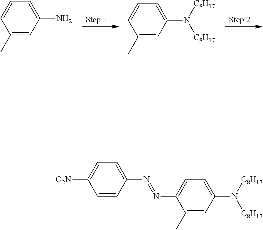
C1=CC(C)=CC(N)=C1.C1=CC(C)=CC(N([C8H17])[C8H17])=C1.C1=C(N=NC2=CC=C([O2N])C=C2)C(C)=CC(N([C8H17])[C8H17])=C1
